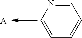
C1=CC=CC=N1.[A]
